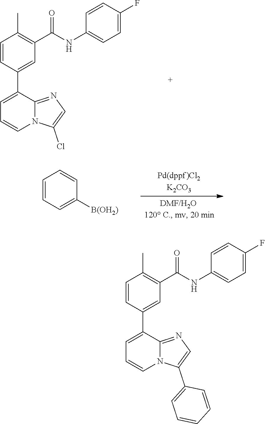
C1=CC(C2=CC=CN3C2=NC=C3Cl)=CC(C(NC2=CC=C(F)C=C2)=O)=C1C.C1=CC=C([B(OH2)])C=C1.C1=CC(C2=CC=CN3C2=NC=C3C2=CC=CC=C2)=CC(C(NC2=CC=C(F)C=C2)=O)=C1C
